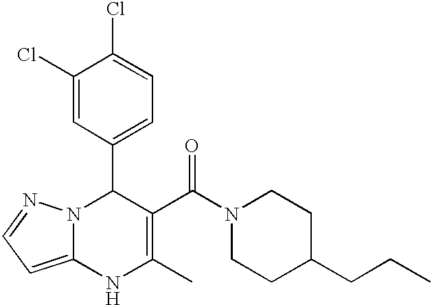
C1(Cl)=CC(C2N3C(=CC=N3)NC(C)=C2C(N2CCC(CCC)CC2)=O)=CC=C1Cl
